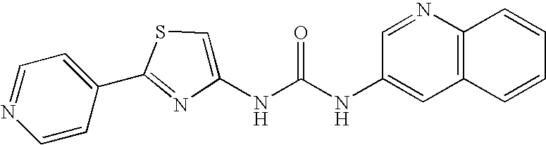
C1=CC(C2=NC(NC(NC3=CC4=C(N=C3)C=CC=C4)=O)=CS2)=CC=N1
